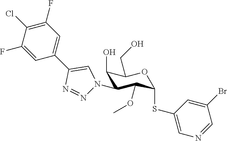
C1(O)C(N2N=NC(C3=CC(F)=C(Cl)C(F)=C3)=C2)C(OC)C(SC2=CN=CC(Br)=C2)OC1CO
